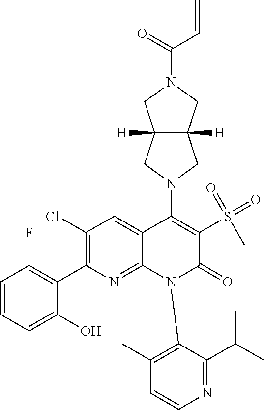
C1(Cl)=C(C2=C(F)C=CC=C2O)N=C2C(=C1)C(N1CC3([H])C([H])(C1)CN(C(=O)C=C)C3)=C(S(=O)(=O)C)C(=O)N2C1=C(C)C=CN=C1C(C)C
